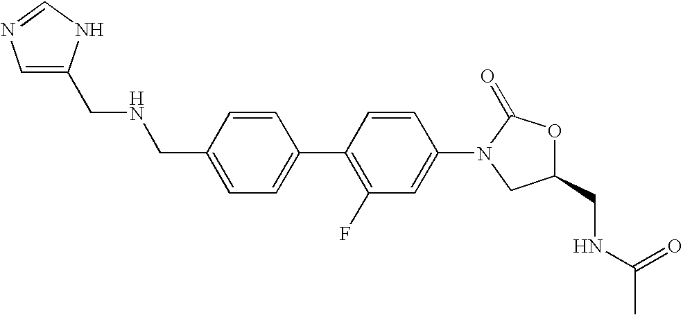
C1=C(CNCC2=CN=CN2)C=CC(C2=C(F)C=C(N3CC(CNC(C)=O)OC3=O)C=C2)=C1
